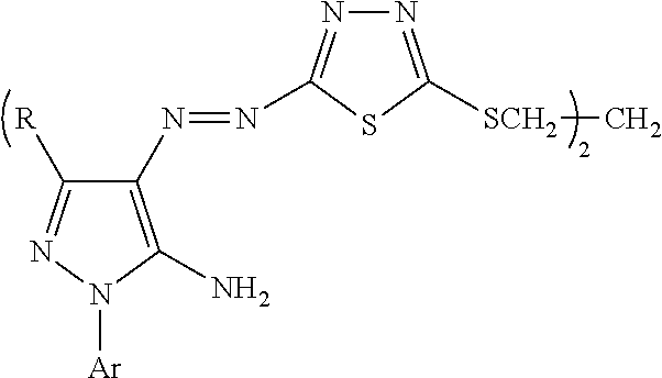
N1=C([SCH2]C)SC(N=NC2=C(N)N([Ar])N=C2[R])=N1
